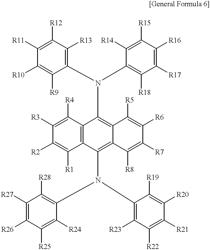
C1([R12])=C([R11])C([R10])=C([R9])C(N(C2=C([R18])C([R17])=C([R16])C([R15])=C2[R14])C2=C3C(=C(N(C4=C([R28])C([R27])=C([R26])C([R25])=C4[R24])C4=C([R23])C([R22])=C([R21])C([R20])=C4[R19])C4=C2C([R4])=C([R3])C([R2])=C4[R1])C([R8])=C([R7])C([R6])=C3[R5])=C1[R13]
